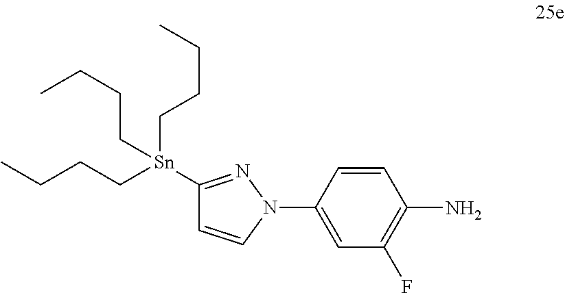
C1=C(N2C=CC([Sn](CCCC)(CCCC)CCCC)=N2)C=CC(N)=C1F
